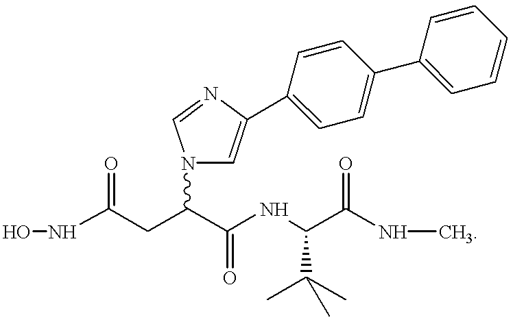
N(C(CC(C(NC(C(NC)=O)C(C)(C)C)=O)N1C=C(C2=CC=C(C3=CC=CC=C3)C=C2)N=C1)=O)O
